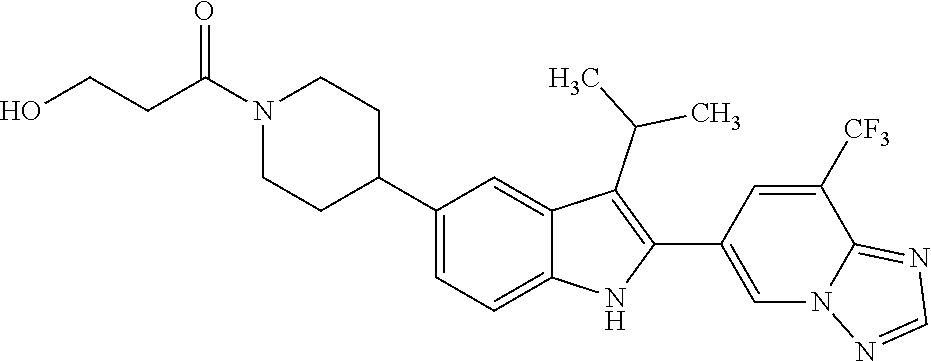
N1(C(CCO)=O)CCC(C2=CC=C3C(=C2)C(C(C)C)=C(C2=CN4C(=NC=N4)C([CF3])=C2)N3)CC1
